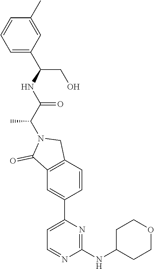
C1(NC2CCOCC2)=NC(C2=CC3=C(C=C2)CN(C(C(NC(C2=CC=CC(C)=C2)CO)=O)C)C3=O)=CC=N1
